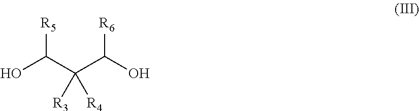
OC(C(C(O)[R6])([R3])[R4])[R5]
